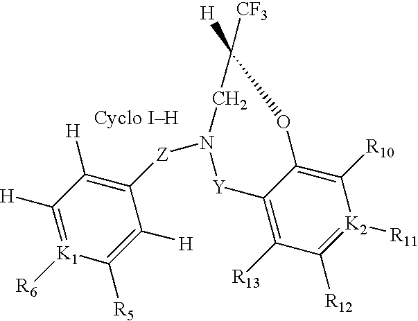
C1([H])=[K1]([R6])C([R5])=C([H])C([Z]N2[Y]C3=C([R13])C([R12])=[K2]([R11])C([R10])=C3OC([H])([CF3])C2)=C1[H]
